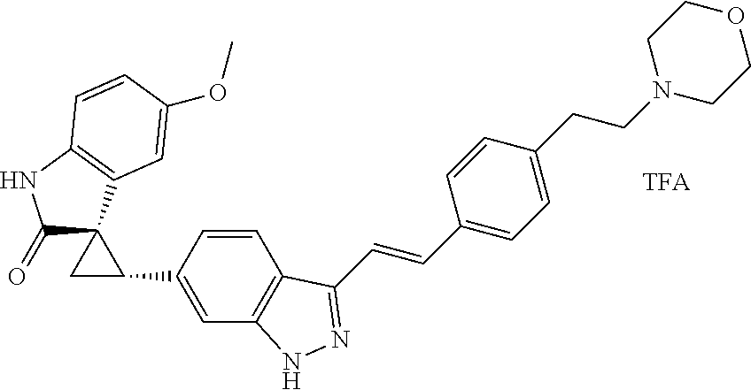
C1(=O)C2(C3=C(N1)C=CC(OC)=C3)CC2C1=CC2=C(C=C1)C(C=CC1=CC=C(CCN3CCOCC3)C=C1)=NN2
